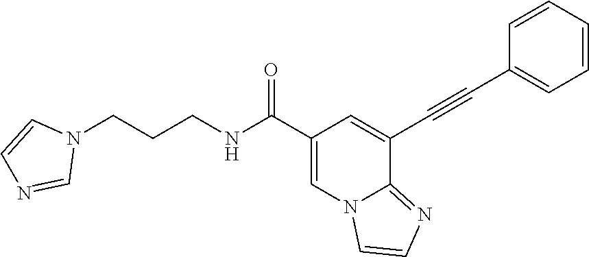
N1(CCCNC(C2=CN3C(=NC=C3)C(C#CC3=CC=CC=C3)=C2)=O)C=CN=C1
